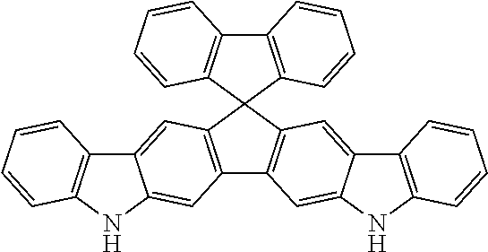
C12=C(C=CC=C1)C1(C3=C2C=CC=C3)C2=C(C3=C1C=C1C(=C3)NC3=C1C=CC=C3)C=C1C(=C2)C2=C(N1)C=CC=C2
